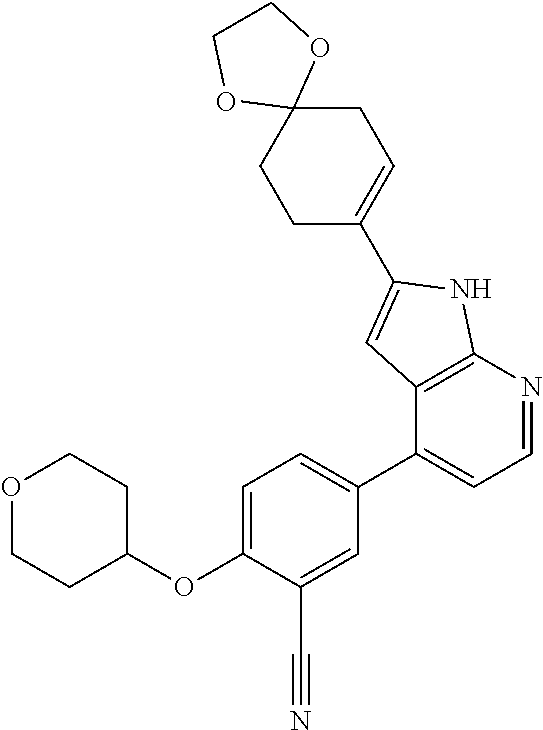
C1=C(OC2CCOCC2)C(C#N)=CC(C2=CC=NC3=C2C=C(C2=CCC4(CC2)OCCO4)N3)=C1
